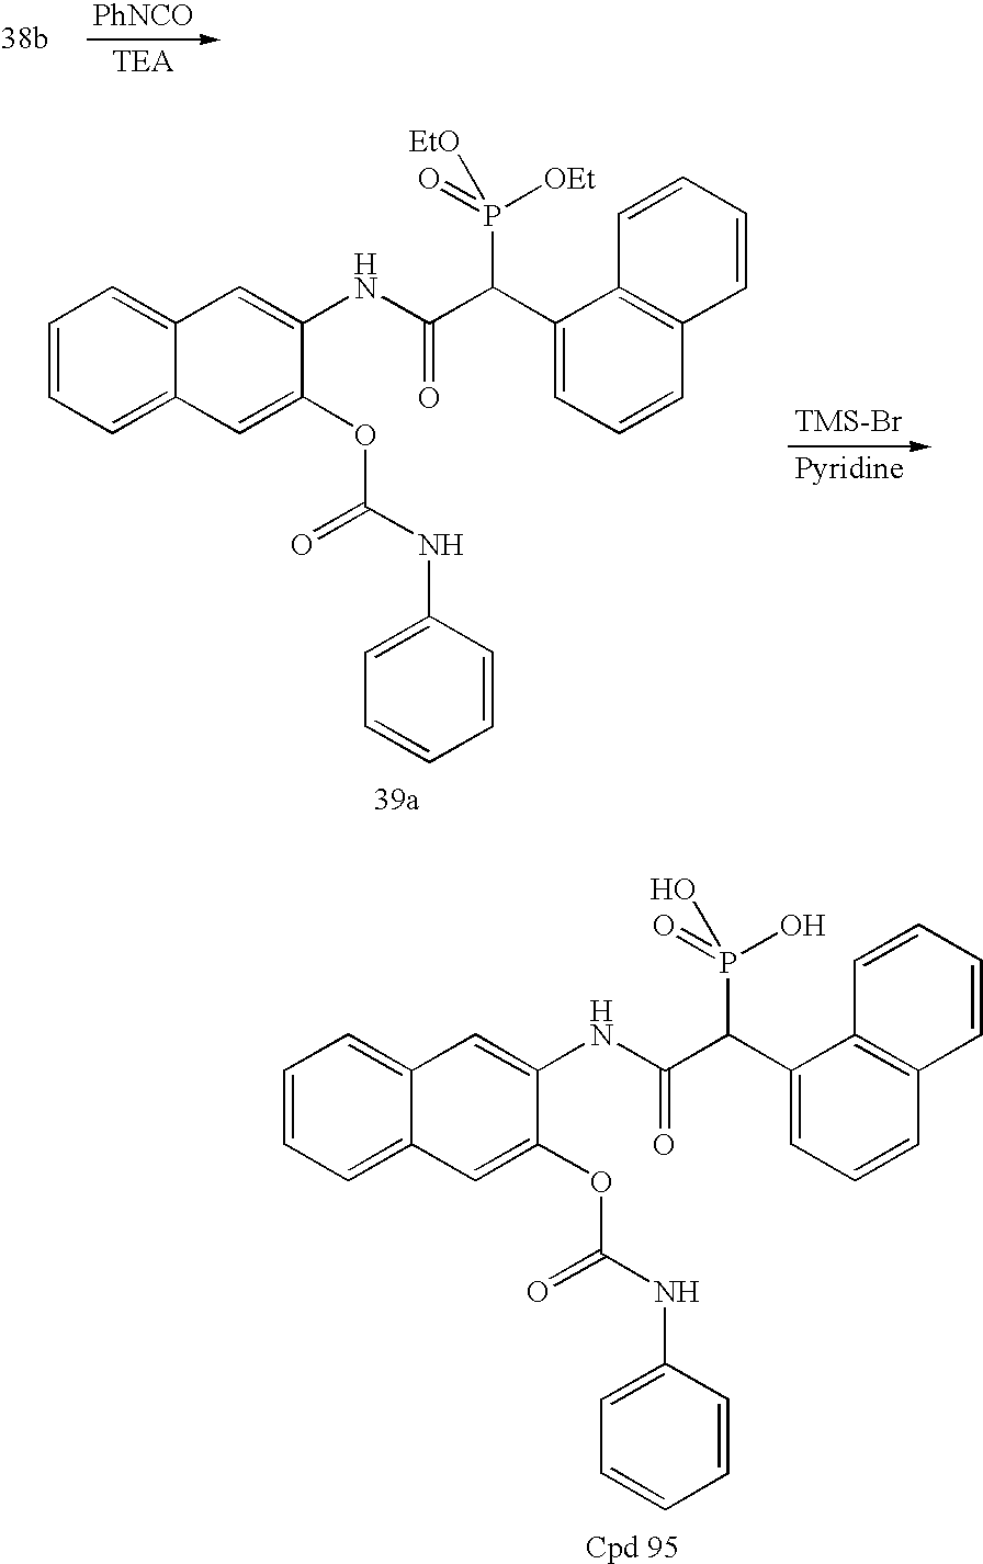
C1=CC=C2C(=C1)C=C(NC(C(C1=CC=CC3=C1C=CC=C3)P(=O)(O)O)=O)C(OC(NC1=CC=CC=C1)=O)=C2.[PhNCO].C1=CC=C2C(=C1)C=C(NC(C(C1=CC=CC3=C1C=CC=C3)P(=O)([EtO])[OEt])=O)C(OC(NC1=CC=CC=C1)=O)=C2
